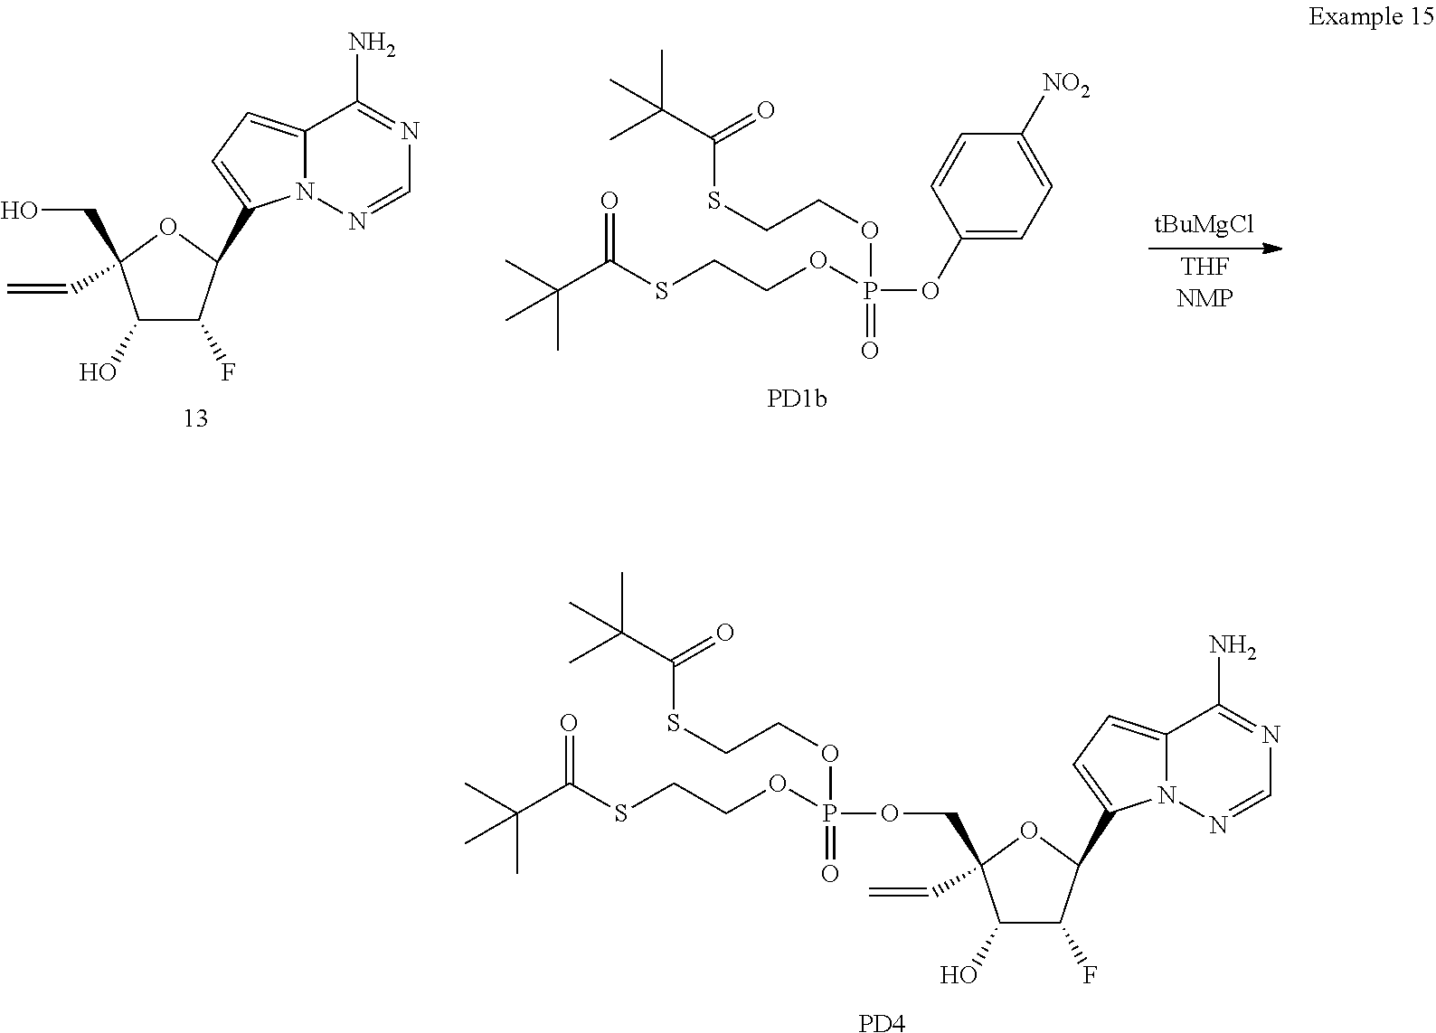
C1(O)C(F)C(C2=CC=C3N2N=CN=C3N)OC1(C=C)CO.C1(OP(OCCSC(C(C)(C)C)=O)(=O)OCCSC(C(C)(C)C)=O)=CC=C([NO2])C=C1.[THFNMP].[tBuMgCl].C1(O)C(F)C(C2=CC=C3N2N=CN=C3N)OC1(C=C)COP(OCCSC(C(C)(C)C)=O)(=O)OCCSC(C(C)(C)C)=O.[PD4]
